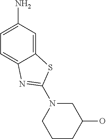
C12=CC(N)=CC=C1N=C(N1CCCC(O)C1)S2
